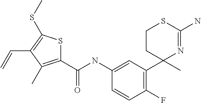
C1=C(NC(C2=C(C)C(C=C)=C(SC)S2)=O)C=CC(F)=C1C1(C)N=C(N)SCC1
